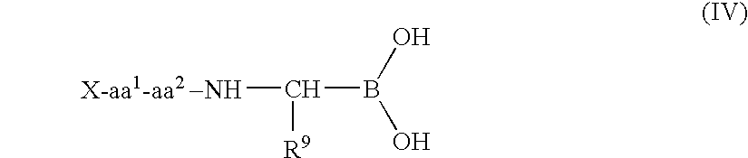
C([X-aa1-aa2 -NH])(B(O)O)[R9]
